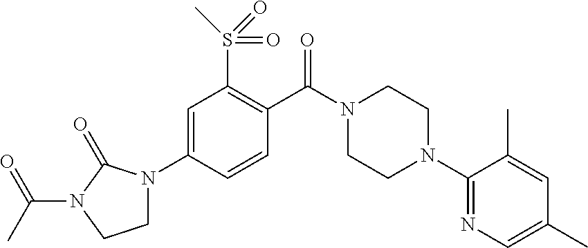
C1=C(N2CCN(C(C)=O)C2=O)C=CC(C(N2CCN(C3=NC=C(C)C=C3C)CC2)=O)=C1S(C)(=O)=O
